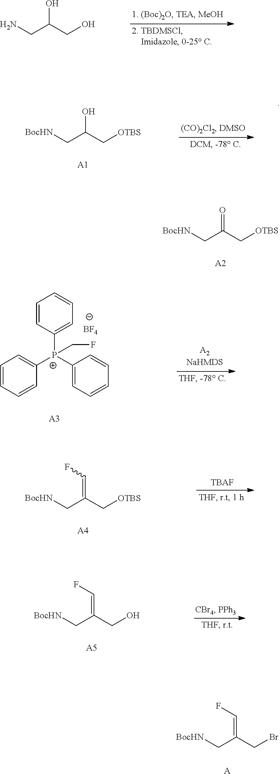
NCC(CO)O.[BocHN]CC(C[OTBS])O.[A1].[BocHN]CC(C[OTBS])=O.[A2].C1=CC=CC([P+](C2=CC=CC=C2)(C2=CC=CC=C2)CF)=C1.[BF4].[A3].[TBAF].[BocHN]CC(C[OTBS])=CF.[A4].[BocHN]CC(CO)=CF.[A5].[BocHN]CC(CBr)=CF.[A]
